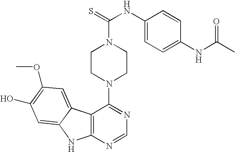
C12=C(N=CN=C1N1CCN(C(=S)NC3=CC=C(NC(C)=O)C=C3)CC1)NC1=CC(O)=C(OC)C=C21
